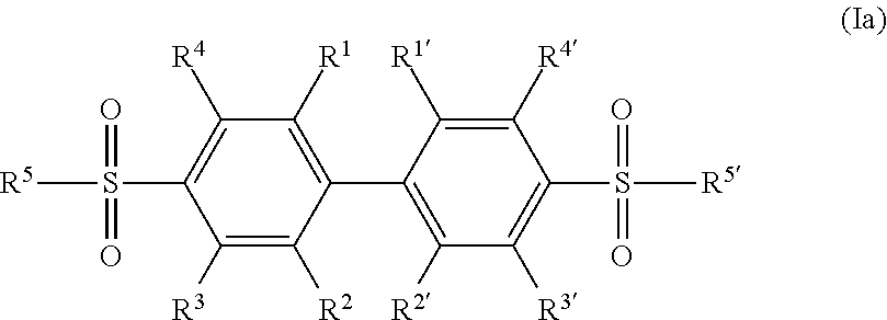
C1([R1])=C(C2=C([R2])C([R3])=C(S([R5])(=O)=O)C([R4])=C2[R1])C([R2])=C([R3])C(S([R5])(=O)=O)=C1[R4]
